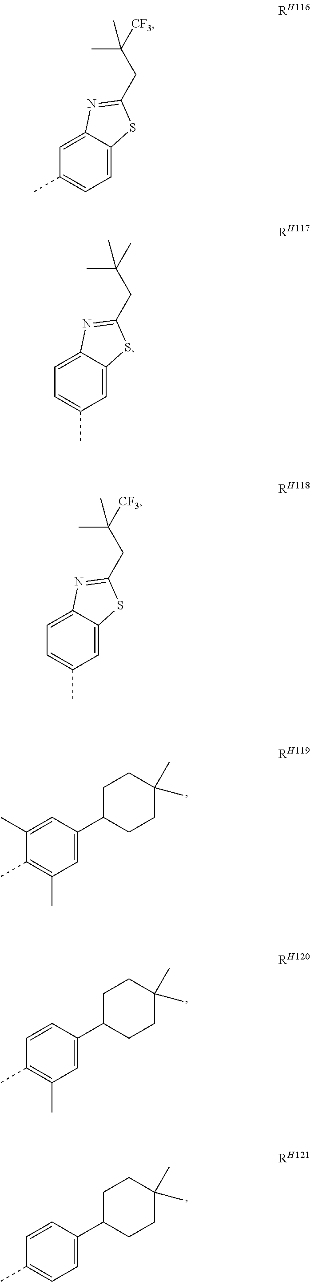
C1=C(C2CCC(C)(C)CC2)C=C(C)C(C)=C1C.C1=C(C2CCC(C)(C)CC2)C=CC(C)=C1C.C1=C(C2CCC(C)(C)CC2)C=CC(C)=C1.C1=C2C(=CC(C)=C1)N=C(CC(C)([CF3])C)S2.C1=C2C(=CC=C1C)N=C(CC(C)(C)C)S2.C1=C2C(=CC=C1C)N=C(CC(C)([CF3])C)S2
